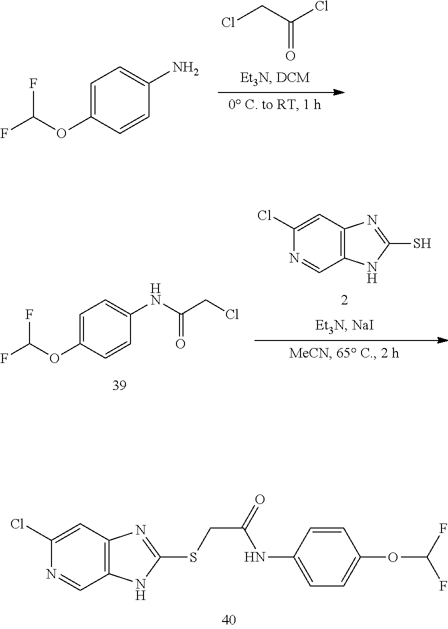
C1(Cl)=CC2=C(C=N1)NC(SCC(NC1=CC=C(OC(F)F)C=C1)=O)=N2.ClCC(Cl)=O.FC(OC1=CC=C(N)C=C1)F.C1(Cl)=CC2=C(C=N1)NC(S)=N2.C1=C(OC(F)F)C=CC(NC(CCl)=O)=C1
